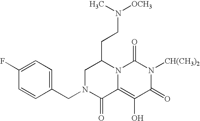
C1=CC(CN2C(=O)C3=C(O)C(=O)N([CH(CH3)2])C(=O)N3C(CCN([OCH3])C)C2)=CC=C1F
